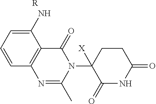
C1(N)=CC=CC2=C1C(=O)N(C1([X])C(=O)NC(=O)CC1)C(C)=N2.[R]
